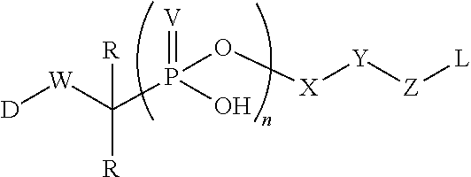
[V]=P(O)(C([W][D])([R])[R])O[X][Y][Z][L]
